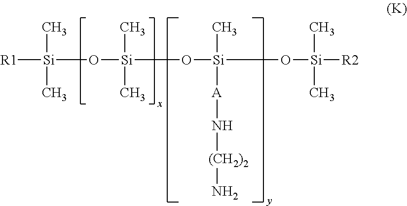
C[Si](O[Si](C)(C)[R1])(C)O[Si](C)([A]N[(CH2)2]N)O[Si](C)(C)[R2]
